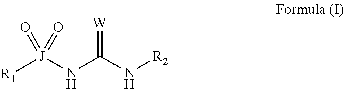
[R1][J](NC(N[R2])=[W])(=O)=O
